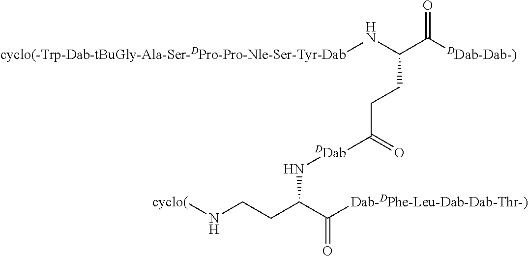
C(C([DDab-Dab-)])=O)(CCC([DDab]NC(CCN[cyclo(])C([Dab-DPhe-Leu-Dab-Dab-Thr-)])=O)=O)N[cyclo(-Trp-Dab-tBuGly-Ala-Ser-DPro-Pro-Nle-Ser-Tyr-Dab]
